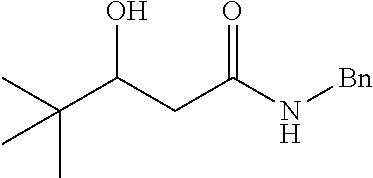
C(CC(N[Bn])=O)(O)C(C)(C)C
